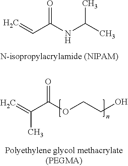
CC(NC(C=C)=O)C.C(OC(C(=C)C)=O)CO
